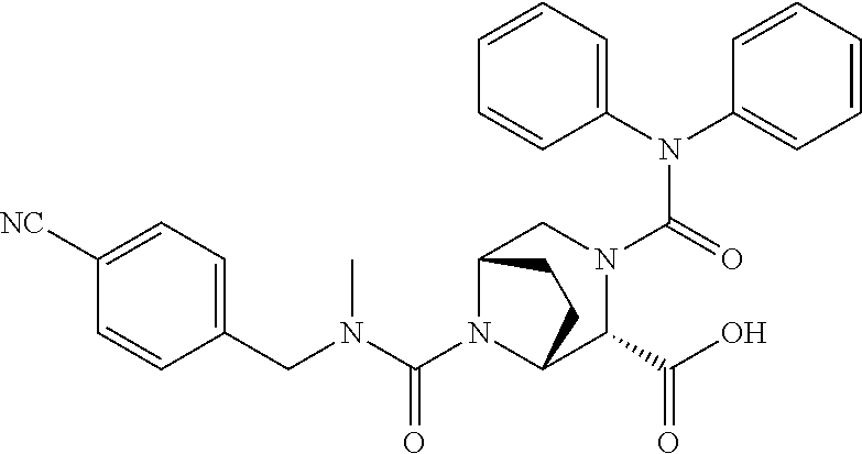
C(N1C2C(C(O)=O)N(C(N(C3=CC=CC=C3)C3=CC=CC=C3)=O)CC1CC2)(N(CC1=CC=C([NC])C=C1)C)=O
